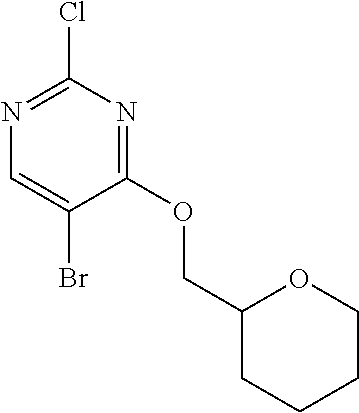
C1(OCC2CCCCO2)=NC(Cl)=NC=C1Br
